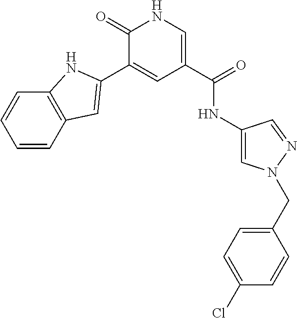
C1=CC2=C(C=C1)NC(C1=CC(C(=O)NC3=CN(CC4=CC=C(Cl)C=C4)N=C3)=CNC1=O)=C2
